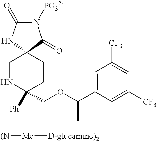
C1(COC(C2=CC([CF3])=CC([CF3])=C2)C)([Ph])CCC2(CN1)C(=O)N([PO32-])C(=O)N2.[(N][Me][D-glucamine)2]
